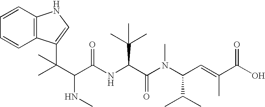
C1=CC2=C(C=C1)C(C(C)(C)C(C(NC(C(N(C(C=C(C(O)=O)C)C(C)C)C)=O)C(C)(C)C)=O)NC)=CN2
